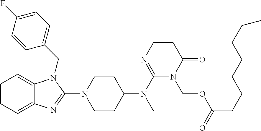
C1=CC=C2C(=C1)N(CC1=CC=C(F)C=C1)C(N1CCC(N(C3=NC=CC(=O)N3COC(CCCCCCC)=O)C)CC1)=N2
